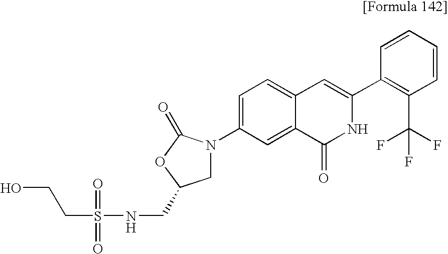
C1N(C2=CC=C3C(=C2)C(=O)NC(C2=C(C(F)(F)F)C=CC=C2)=C3)C(=O)OC1CNS(=O)(=O)CCO
